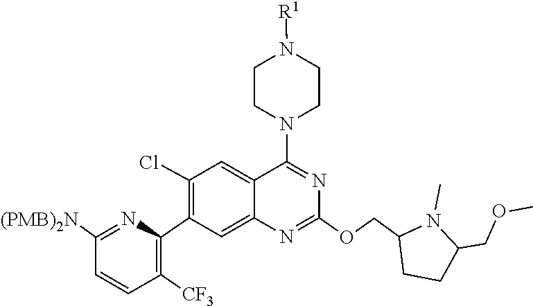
O(C1=NC2=CC(C3=C([CF3])C=CC([(PMB)2N])=N3)=C(Cl)C=C2C(N2CCN([R1])CC2)=N1)CC1CCC(COC)N1C
